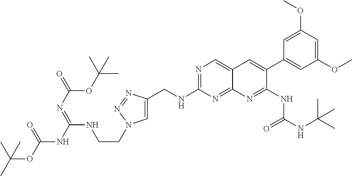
N1=C(NCC2=CN(CCNC(=NC(=O)OC(C)(C)C)NC(OC(C)(C)C)=O)N=N2)N=C2C(=C1)C=C(C1=CC(OC)=CC(OC)=C1)C(NC(NC(C)(C)C)=O)=N2
